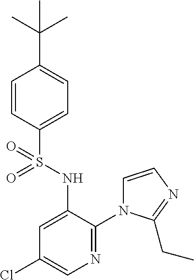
C1=CC(S(NC2=CC(Cl)=CN=C2N2C=CN=C2CC)(=O)=O)=CC=C1C(C)(C)C
